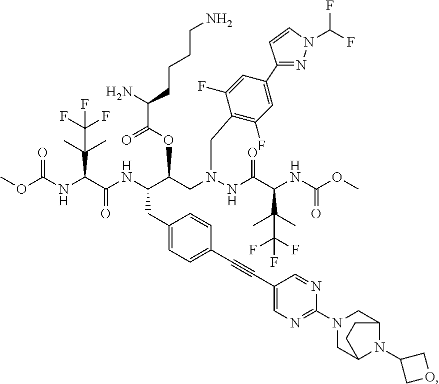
O(C(NC(C(NC(C(CN(NC(C(NC(OC)=O)C(C)(C)C(F)(F)F)=O)CC1=C(F)C=C(C2=NN(C(F)F)C=C2)C=C1F)OC(C(N)CCCCN)=O)CC1=CC=C(C#CC2=CN=C(N3CC4N(C5COC5)C(C3)CC4)N=C2)C=C1)=O)C(C)(C)C(F)(F)F)=O)C
